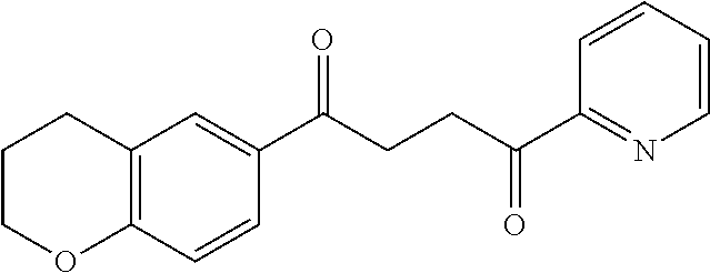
C12=C(C=CC(C(CCC(C3=NC=CC=C3)=O)=O)=C1)OCCC2
